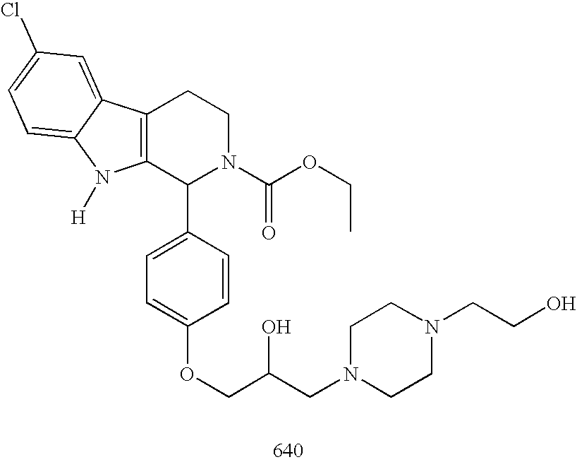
C12=C(C(C3=CC=C(OCC(CN4CCN(CCO)CC4)O)C=C3)N(C(OCC)=O)CC1)N([H])C1=CC=C(Cl)C=C21
